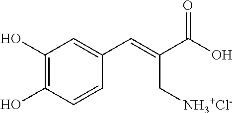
C1(O)=C(O)C=CC(C=C(C(O)=O)C[NH3+Cl-])=C1
